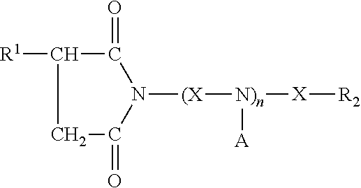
[R1]C1CC(=O)N([(X][N)n]([X][R2])[A])C1=O
